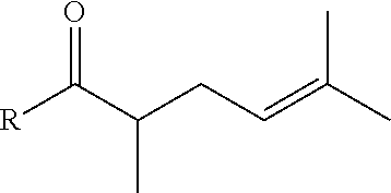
C(CC=C(C)C)(C([R])=O)C
